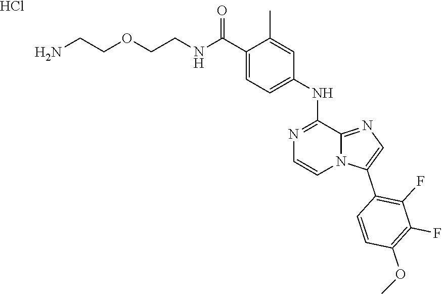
C(C1=CC=C(NC2=NC=CN3C2=NC=C3C2=C(F)C(F)=C(OC)C=C2)C=C1C)(NCCOCCN)=O.Cl
